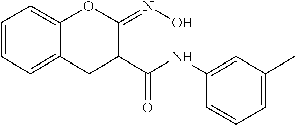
C1(C(NC2=CC(C)=CC=C2)=O)C(=NO)OC2=CC=CC=C2C1
